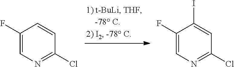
C1(F)=CN=C(Cl)C=C1.C1(F)=CN=C(Cl)C=C1I
